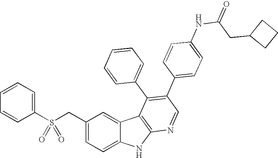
S(CC1=CC=C2C(=C1)C1=C(N2)N=CC(C2=CC=C(NC(=O)CC3CCC3)C=C2)=C1C1=CC=CC=C1)(C1=CC=CC=C1)(=O)=O
